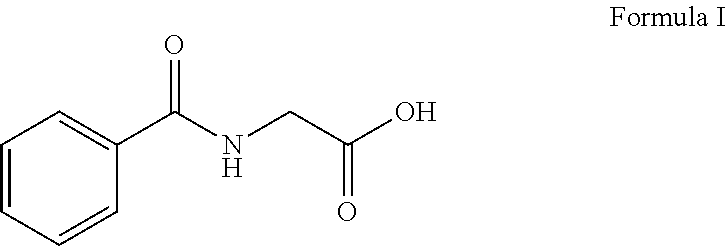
C1=CC=CC(C(NCC(O)=O)=O)=C1
